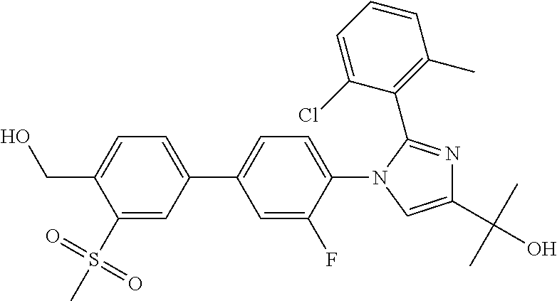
C1(S(=O)(=O)C)=CC(C2=CC=C(N3C=C(C(C)(C)O)N=C3C3=C(C)C=CC=C3Cl)C(F)=C2)=CC=C1CO
